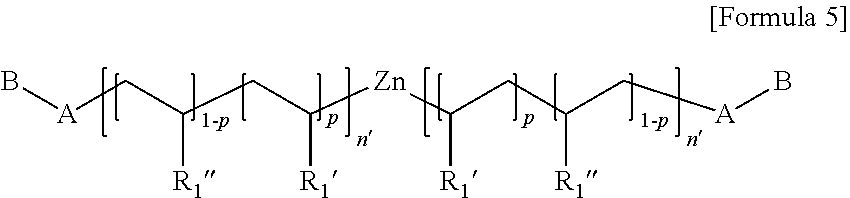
B[A]CC([R1])CC([Zn]C([R1])CC(C[A]B)[R1])[R1]
